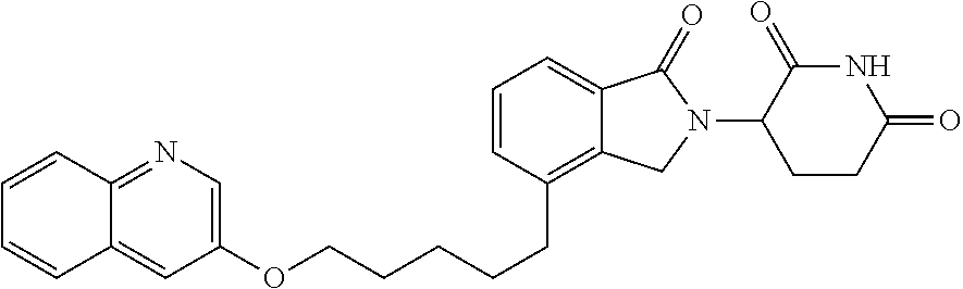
C1=CC(CCCCCOC2=CN=C3C(=C2)C=CC=C3)=C2C(=C1)C(=O)N(C1C(=O)NC(=O)CC1)C2
